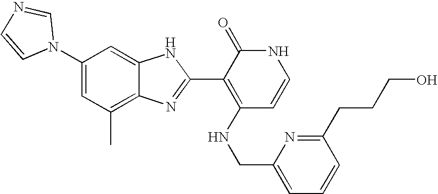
C1(C)=C2C(=CC(N3C=NC=C3)=C1)NC(C1=C(NCC3=CC=CC(CCCO)=N3)C=CNC1=O)=N2
